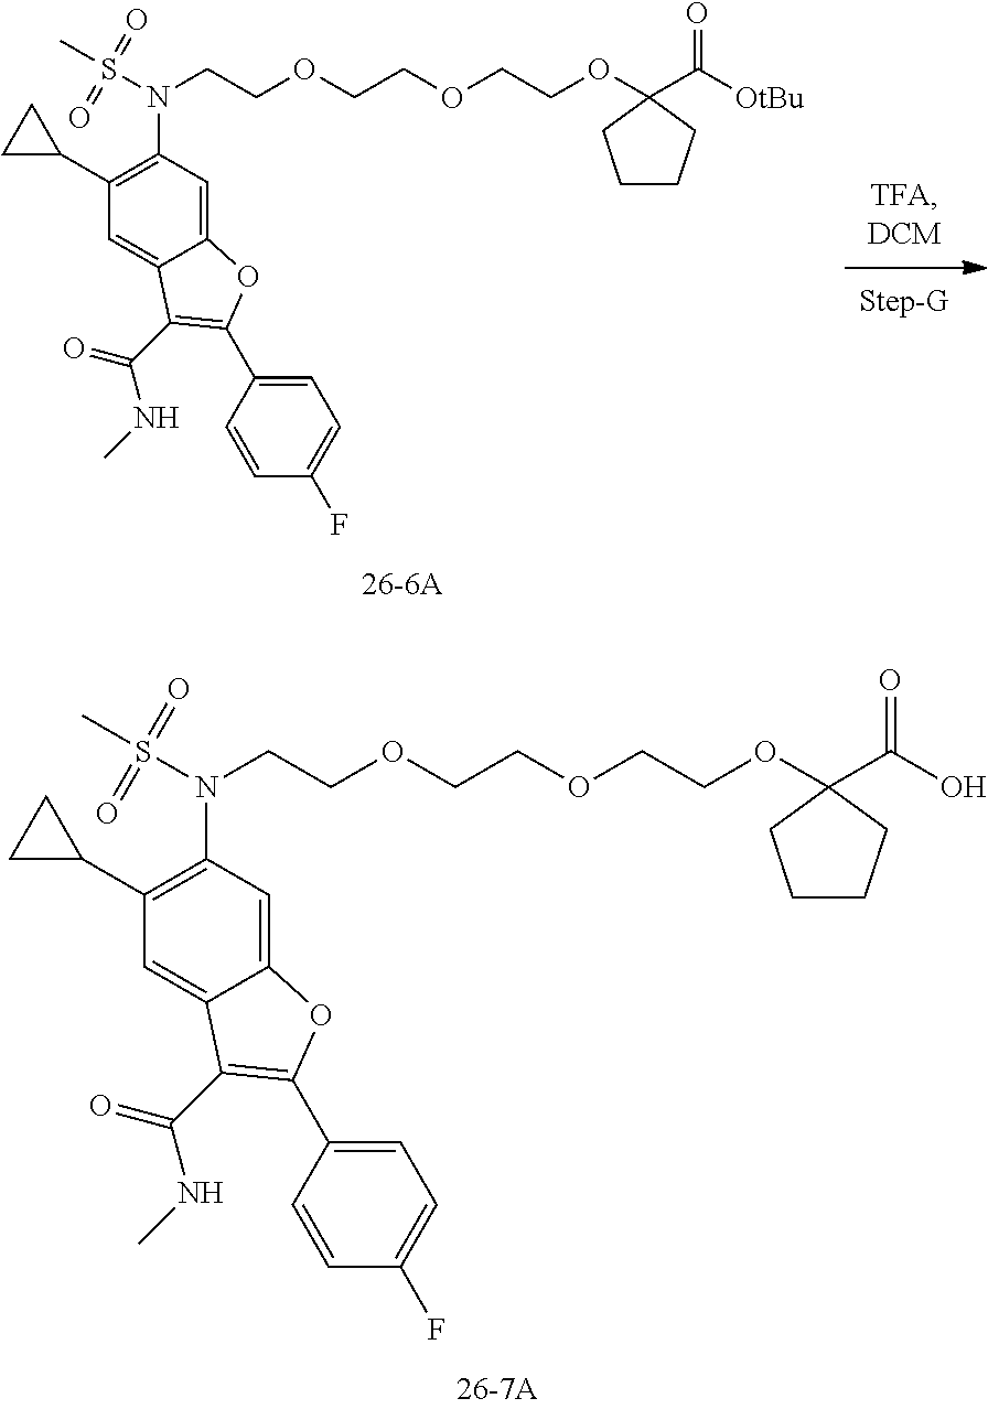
C(COC1(C([OtBu])=O)CCCC1)OCCOCCN(S(C)(=O)=O)C1=C(C2CC2)C=C2C(=C1)OC(C1=CC=C(F)C=C1)=C2C(=O)NC.C(COC1(C(O)=O)CCCC1)OCCOCCN(S(C)(=O)=O)C1=C(C2CC2)C=C2C(=C1)OC(C1=CC=C(F)C=C1)=C2C(=O)NC
